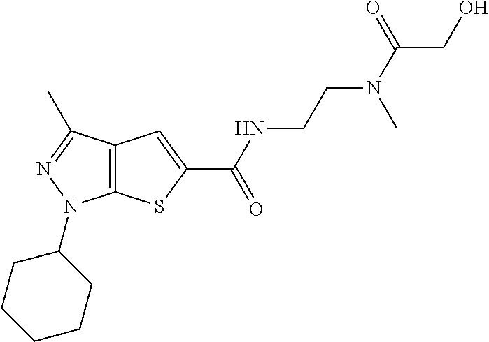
C12=C(C(C)=NN1C1CCCCC1)C=C(C(NCCN(C(CO)=O)C)=O)S2
